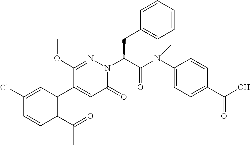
C1(Cl)=CC(C2=CC(=O)N(C(C(N(C3=CC=C(C(O)=O)C=C3)C)=O)CC3=CC=CC=C3)N=C2OC)=C(C(=O)C)C=C1
